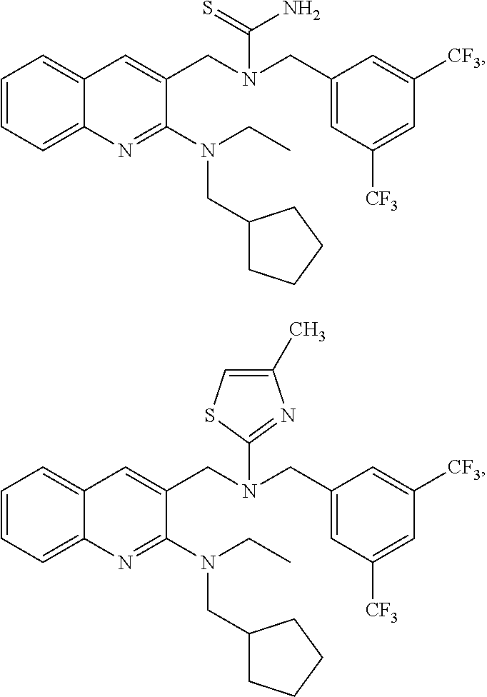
C1=CC=C2C(=C1)C=C(CN(CC1=CC([CF3])=CC([CF3])=C1)C(N)=S)C(N(CC)CC1CCCC1)=N2.C1=CC=C2C(=C1)C=C(CN(CC1=CC([CF3])=CC([CF3])=C1)C1=NC(C)=CS1)C(N(CC)CC1CCCC1)=N2
